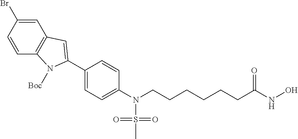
C1(C2=CC3=C(C=CC(Br)=C3)N2[Boc])=CC=C(N(CCCCCCC(NO)=O)S(=O)(=O)C)C=C1
